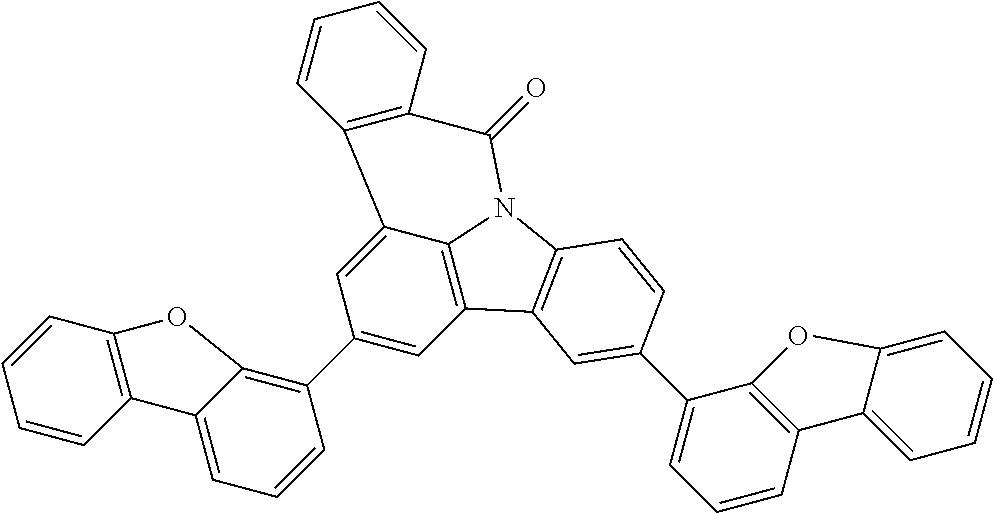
C1(C2=C3C(=CC=C2)C2=C(C=CC=C2)O3)=CC2=C3C(=C1)C1=C(C(=O)N3C3=C2C=C(C2=CC=CC4=C2OC2=CC=CC=C42)C=C3)C=CC=C1
